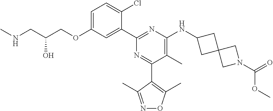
C1=C(OCC(CNC)O)C=C(C2=NC(NC3CC4(C3)CN(C(=O)OC)C4)=C(C)C(C3=C(C)ON=C3C)=N2)C(Cl)=C1
